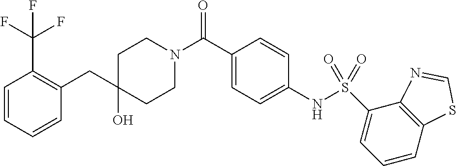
C1CN(C(C2=CC=C(NS(C3=CC=CC4=C3N=CS4)(=O)=O)C=C2)=O)CCC1(O)CC1=C(C(F)(F)F)C=CC=C1
